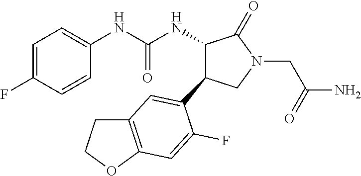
N(C(NC1C(=O)N(CC(N)=O)CC1C1=CC2=C(OCC2)C=C1F)=O)C1=CC=C(F)C=C1
